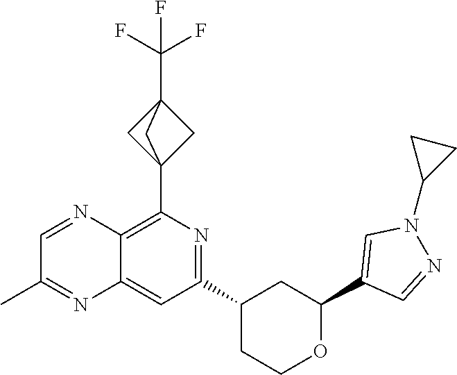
C1(C23CC(C(F)(F)F)(C2)C3)=C2C(=CC(C3CCOC(C4=CN(C5CC5)N=C4)C3)=N1)N=C(C)C=N2
